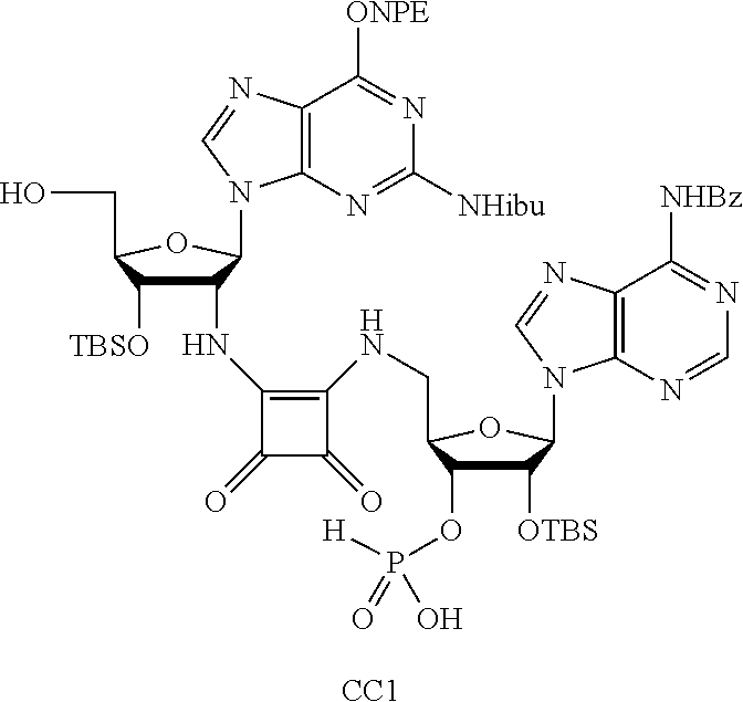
C12=C(N=C([NHibu])N=C1[ONPE])N(C1C(NC3=C(NCC4C(OP([H])(O)=O)C([OTBS])C(N5C6=C(C([NHBz])=NC=N6)N=C5)O4)C(=O)C3=O)C([TBSO])C(CO)O1)C=N2.[CC1]
